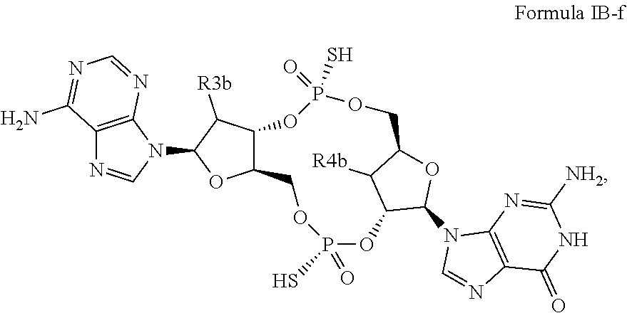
C12=C(N(C3OC4C(C3[R3b])OP(S)(=O)OCC3OC(N5C=NC6=C5N=C([NH2])NC6=O)C(OP(=O)(S)OC4)C3[R4b])C=N1)N=CN=C2N
